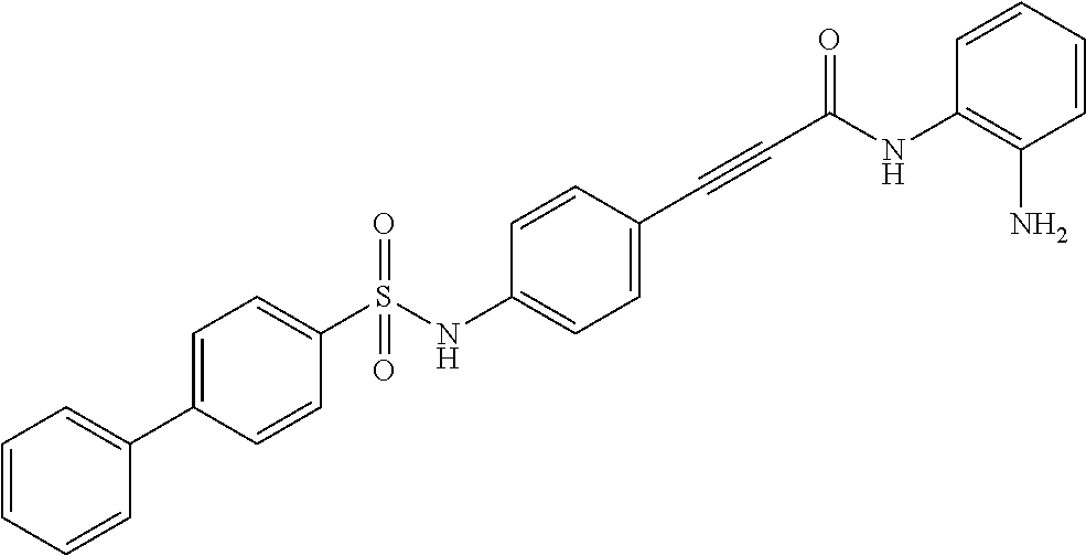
C1=C(C2=CC=CC=C2)C=CC(S(NC2=CC=C(C#CC(NC3=C(N)C=CC=C3)=O)C=C2)(=O)=O)=C1
